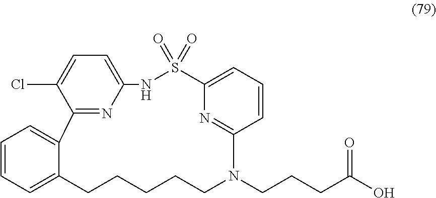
C12=NC(=CC=C1Cl)NS(=O)(=O)C1=CC=CC(=N1)N(CCCC(O)=O)CCCCCC1=CC=CC=C21
